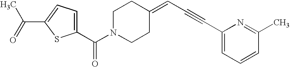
C1(C(N2CCC(=CC#CC3=CC=CC(C)=N3)CC2)=O)=CC=C(C(C)=O)S1
